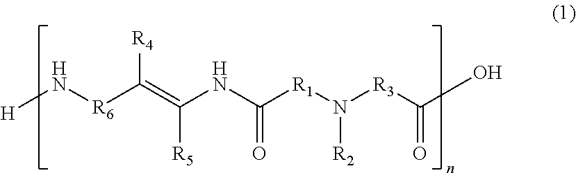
[H]N[R6]C(=C(NC([R1]N([R3]C(O)=O)[R2])=O)[R5])[R4]
